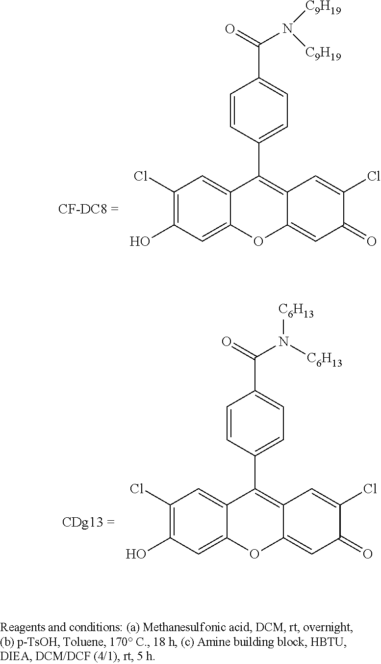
C1(Cl)=C(O)C=C2C(=C1)C(C1=CC=C(C(=O)N([C9H19])[C9H19])C=C1)=C1C(=CC(=O)C(Cl)=C1)O2.C1(Cl)=C(O)C=C2C(=C1)C(C1=CC=C(C(=O)N([C6H13])[C6H13])C=C1)=C1C(=CC(=O)C(Cl)=C1)O2
